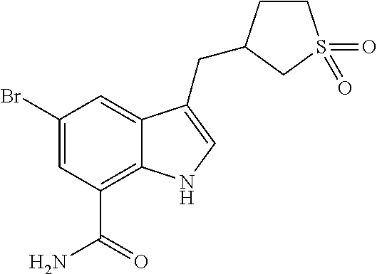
C1(Br)=CC(C(=O)N)=C2C(=C1)C(CC1CCS(=O)(=O)C1)=CN2
